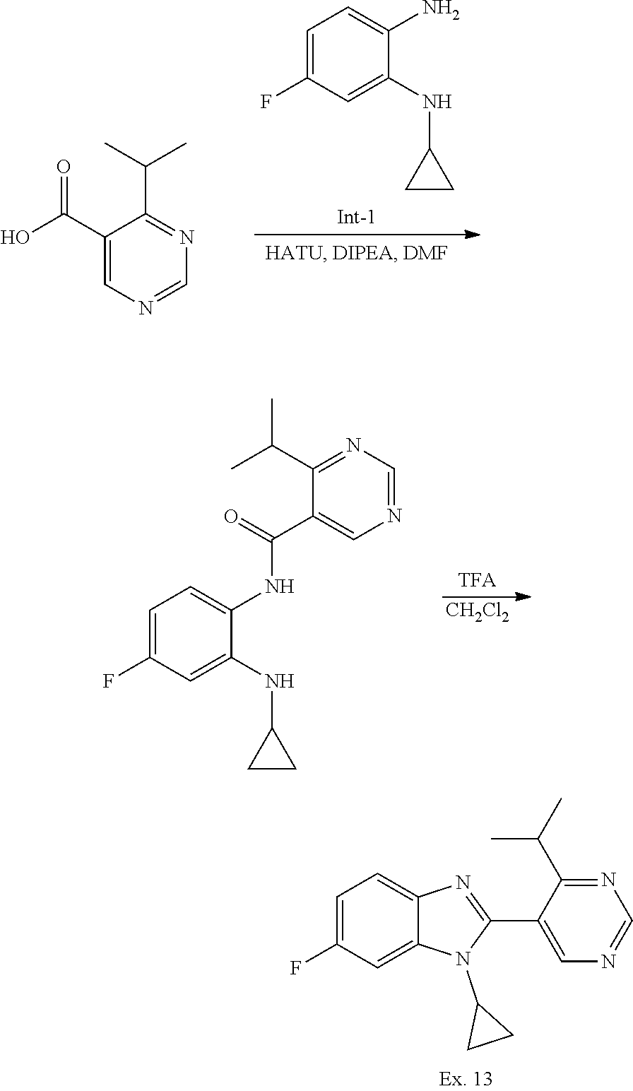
C1=NC=C(C2=NC3=CC=C(F)C=C3N2C2CC2)C(C(C)C)=N1.C1(NC2CC2)=CC(F)=CC=C1N.C1(C(O)=O)=CN=CN=C1C(C)C.[TFA].N(C1CC1)C1=CC(F)=CC=C1NC(C1=CN=CN=C1C(C)C)=O.[CH2Cl2]
